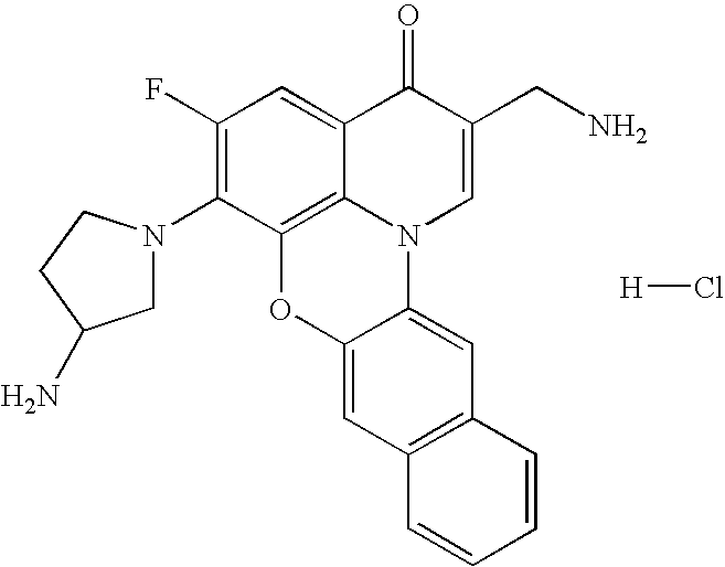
C1(F)=C(N2CC(N)CC2)C2=C3C(=C1)C(=O)C(CN)=CN3C1=CC3=C(C=C1O2)C=CC=C3.[H]Cl
